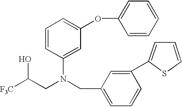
[F3C]C(CN(CC1=CC=CC(C2=CC=CS2)=C1)C1=CC(OC2=CC=CC=C2)=CC=C1)O
